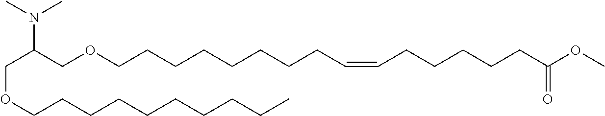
C(OCCCCCCCCCC)C(COCCCCCCCCC=CCCCCCC(OC)=O)N(C)C
